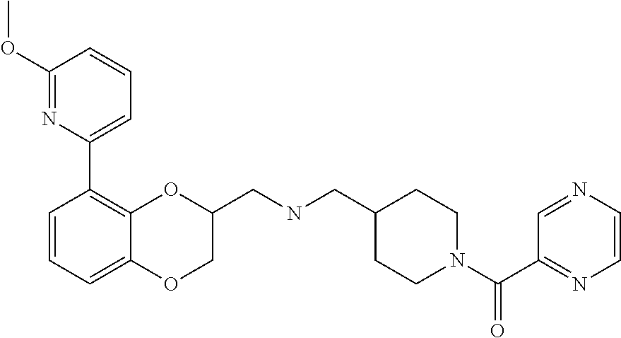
C1(OC)=NC(C2=C3C(=CC=C2)OCC(CNCC2CCN(C(C4=NC=CN=C4)=O)CC2)O3)=CC=C1
